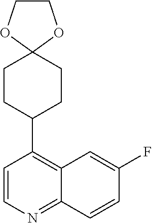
C1CC(C2=C3C(=NC=C2)C=CC(F)=C3)CCC12OCCO2
